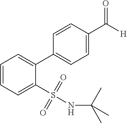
C1=CC=C(S(NC(C)(C)C)(=O)=O)C(C2=CC=C(C([H])=O)C=C2)=C1
